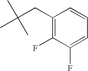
C1(F)=CC=CC(CC(C)(C)C)=C1F
